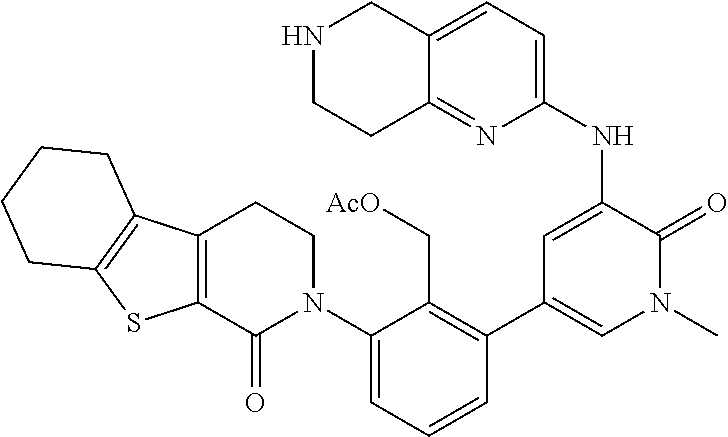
C12=C(C(=O)N(C3=CC=CC(C4=CN(C)C(=O)C(NC5=CC=C6C(=N5)CCNC6)=C4)=C3C[AcO])CC1)SC1=C2CCCC1
